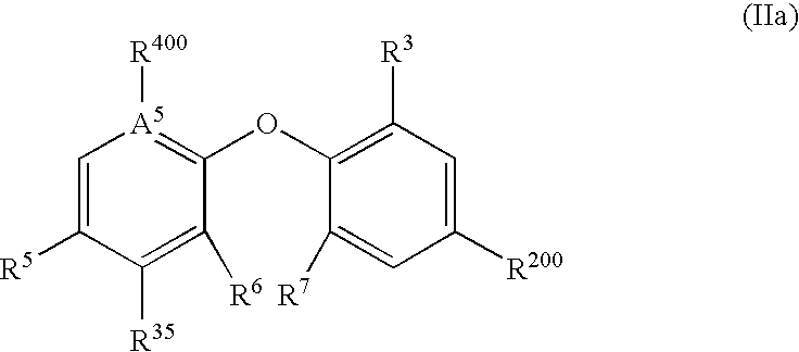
C1=C([R5])C([R35])=C([R6])C(OC2=C([R3])C=C([R200])C=C2[R7])=[A5]1[R400]
